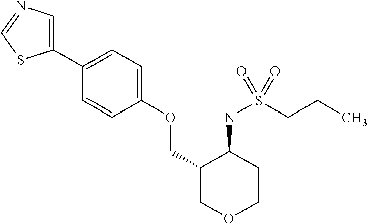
C1(C2=CC=C(OCC3COCCC3NS(CCC)(=O)=O)C=C2)=CN=CS1
